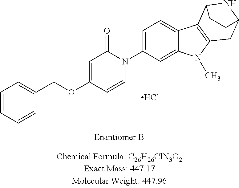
C1=CC=CC(COC2=CC(=O)N(C3=CC=C4C(=C3)N(C)C3=C4C4NC(C3)CC4)C=C2)=C1.Cl
